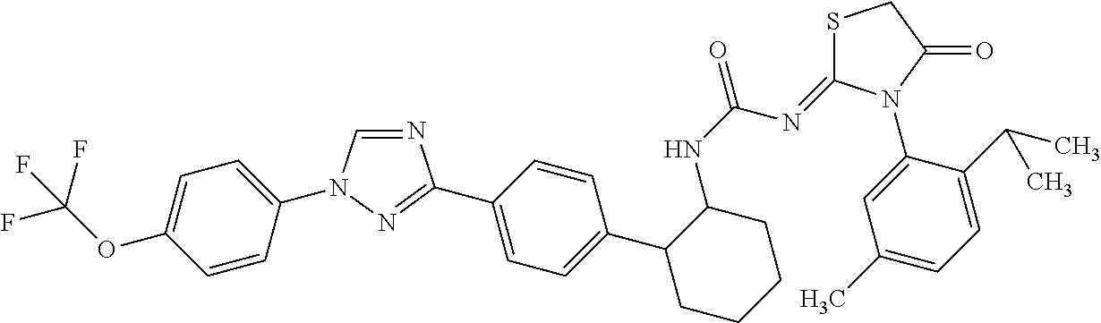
N1=C(C2=CC=C(C3CCCCC3NC(N=C3SCC(=O)N3C3=CC(C)=CC=C3C(C)C)=O)C=C2)N=CN1C1=CC=C(OC(F)(F)F)C=C1
